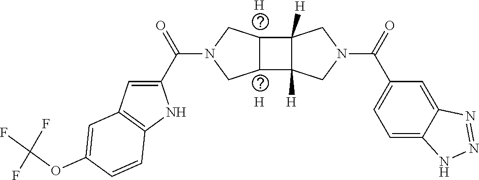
[H].C1=C(C(N2CC3C(C4([H])C3([H])CN(C(C3=CC=C5C(=C3)N=NN5)=O)C4)C2)=O)NC2=C1C=C(OC(F)(F)F)C=C2.[H]
